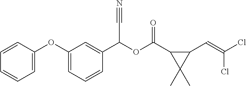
C1=CC(OC2=CC=CC(C(OC(C3C(C)(C)C3C=C(Cl)Cl)=O)C#N)=C2)=CC=C1
